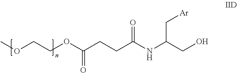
O(C(CCC(NC(CO)C[Ar])=O)=O)CCOC
